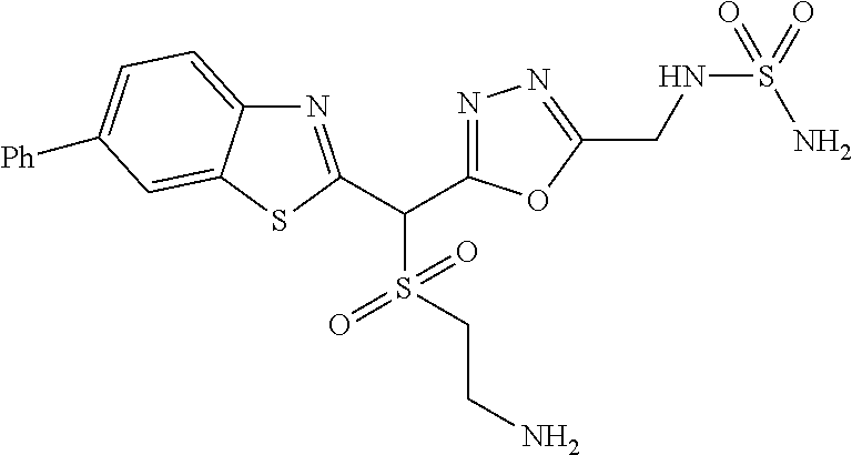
N1=C(C(S(CCN)(=O)=O)C2=NN=C(CNS(=O)(N)=O)O2)SC2=CC([Ph])=CC=C12
